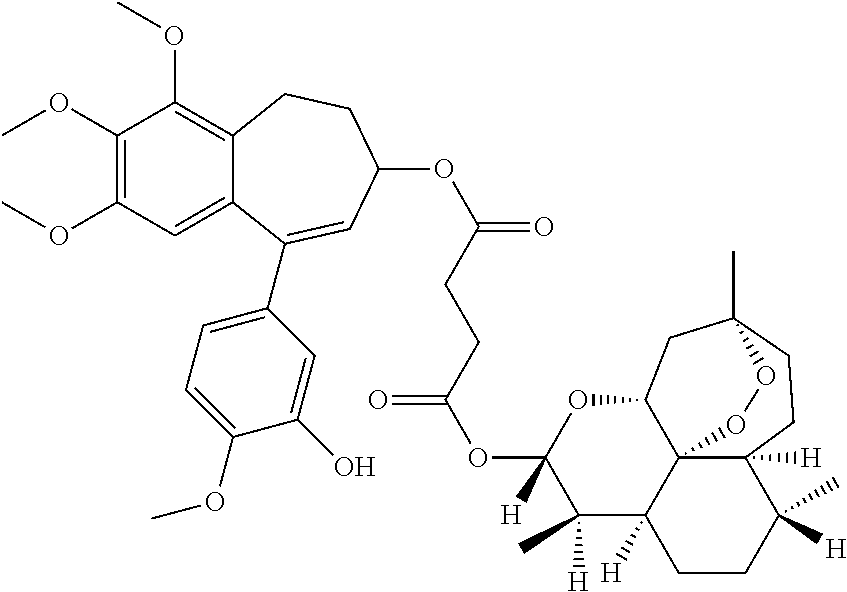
C1(OC)=C(OC)C=C2C(=C1OC)CCC(OC(=O)CCC(OC1([H])C([H])(C)C3([H])C45C(O1)CC(C)(CCC4([H])C(C)([H])CC3)OO5)=O)C=C2C1=CC=C(OC)C(O)=C1
